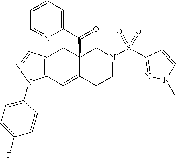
C12=C(C=C3C(C(C4=CC=CC=N4)=O)(C1)CN(S(C1=NN(C)C=C1)(=O)=O)CC3)N(C1=CC=C(F)C=C1)N=C2
